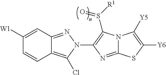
C1([W1])=CC2=NN(C3=C(S([R1])=O)N4C(=N3)SC([Y6])=C4[Y5])C(Cl)=C2C=C1
